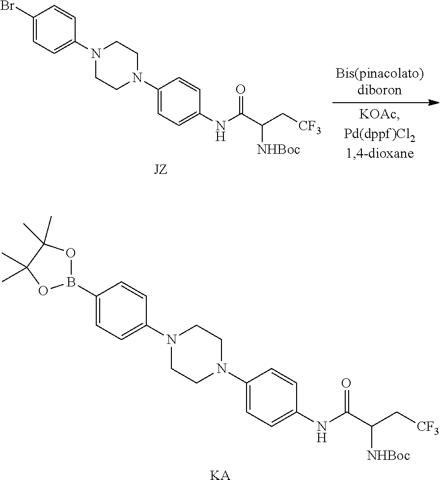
C1(Br)=CC=C(N2CCN(C3=CC=C(NC(C(C[CF3])[NHBoc])=O)C=C3)CC2)C=C1.[JZ].[KA].C1(B2OC(C)(C)C(C)(C)O2)=CC=C(N2CCN(C3=CC=C(NC(C(C[CF3])[NHBoc])=O)C=C3)CC2)C=C1
